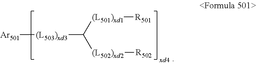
[Ar501][(L503)xd3]C([(L502)xd2][R502])[(L501)xd1][R501]
